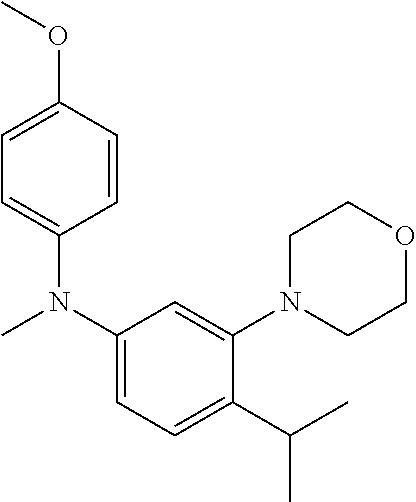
C1=C(OC)C=CC(N(C2=CC=C(C(C)C)C(N3CCOCC3)=C2)C)=C1
